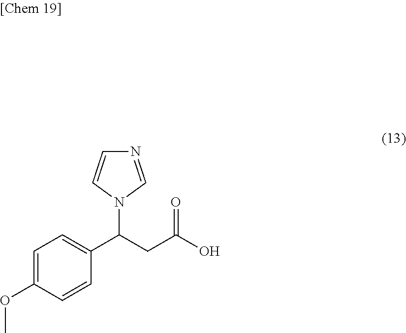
N1=CN(C(CC(O)=O)C2=CC=C(OC)C=C2)C=C1
